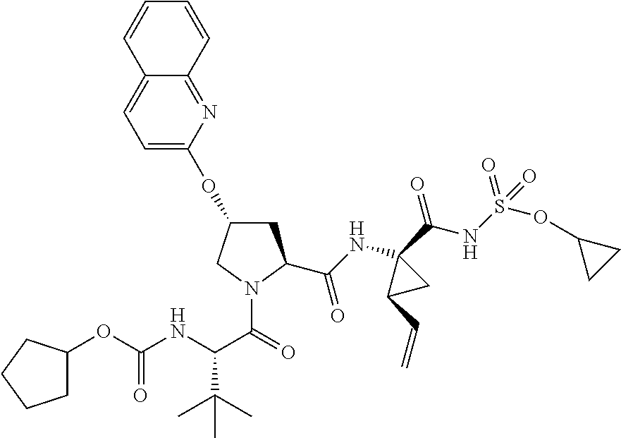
C(NC1(C(NS(OC2CC2)(=O)=O)=O)C(C=C)C1)(=O)C1CC(OC2=CC=C3C(=N2)C=CC=C3)CN1C(C(NC(OC1CCCC1)=O)C(C)(C)C)=O
